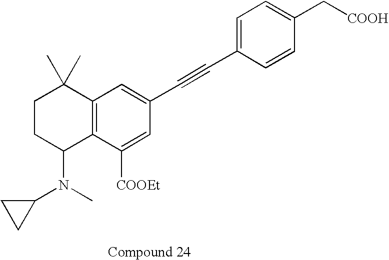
C1CC(N(C2CC2)C)C2=C(C1(C)C)C=C(C#CC1=CC=C(C[COOH])C=C1)C=C2[COOEt]
